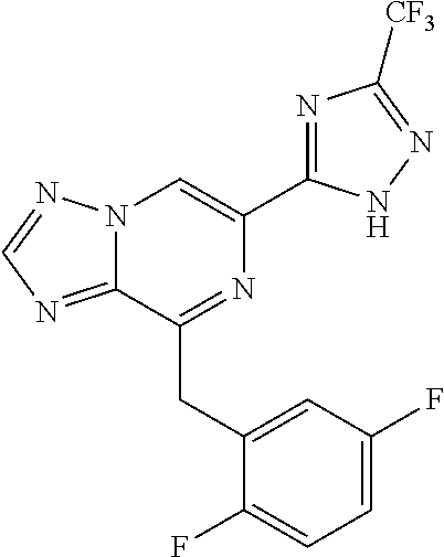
N12C(=NC=N1)C(CC1=CC(F)=CC=C1F)=NC(C1=NC([CF3])=NN1)=C2
